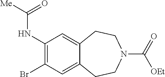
C1(Br)=C(NC([Me])=O)C=C2C(=C1)CCN(C(=O)[OEt])CC2
